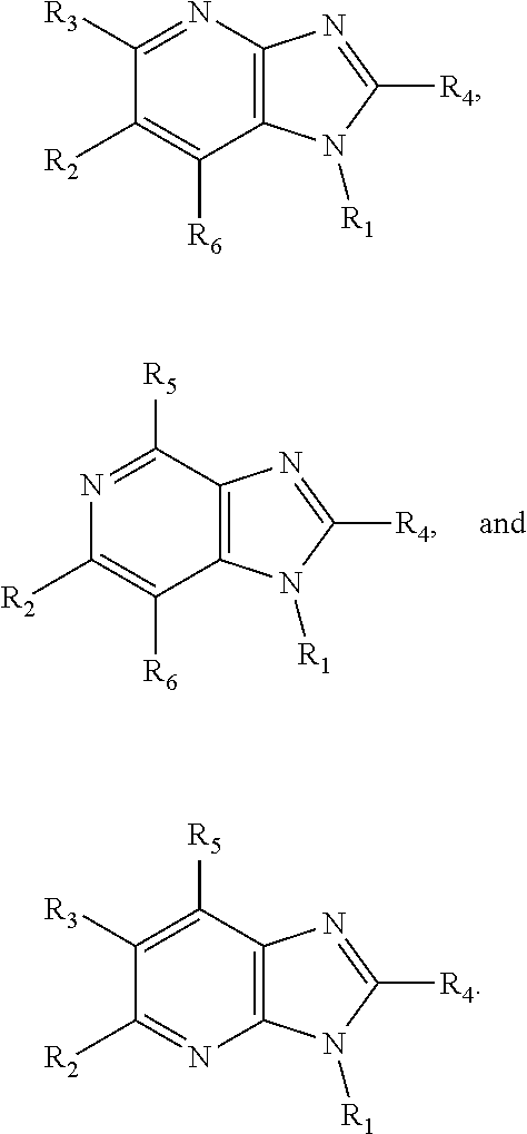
N1=C([R5])C2=C(C([R6])=C1[R2])N([R1])C([R4])=N2.C1([R3])=NC2=C(C([R6])=C1[R2])N([R1])C([R4])=N2.C1([R3])=C([R5])C2=C(N=C1[R2])N([R1])C([R4])=N2
